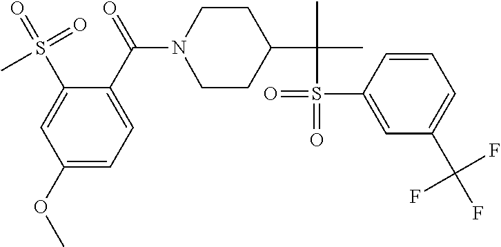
C1(OC)=CC=C(C(=O)N2CCC(C(C)(C)S(=O)(C3=CC(C(F)(F)F)=CC=C3)=O)CC2)C(S(=O)(=O)C)=C1
